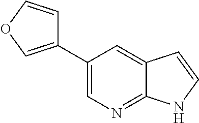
C1(C2=COC=C2)=CN=C2C(=C1)C=CN2
